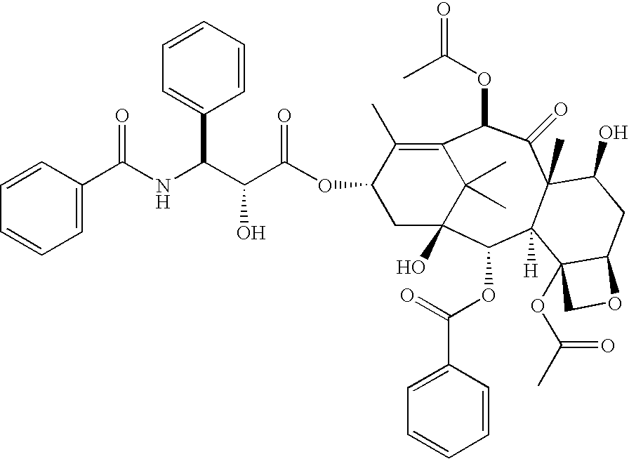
C1=CC=CC=C1C(NC(C(C(OC1CC2(O)C(C)(C)C(=C1C)C(OC(=O)C)C(=O)C1(C)C([H])(C2OC(C2=CC=CC=C2)=O)C2(OC(C)=O)C(CC1O)OC2)=O)O)C1=CC=CC=C1)=O
